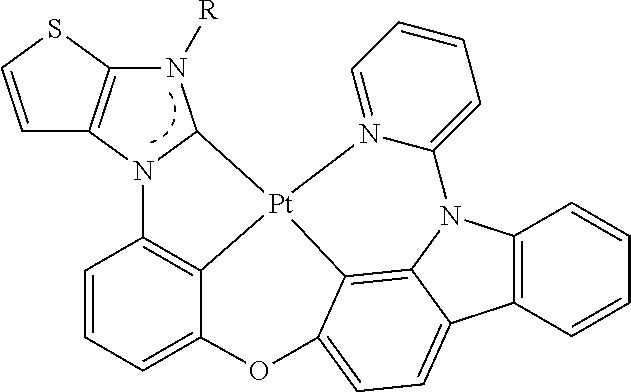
N1([R])C2=C(N3C1[Pt]14C5=C3C=CC=C5OC3=CC=C5C6=C(N(C5=C13)C1=CC=CC=N41)C=CC=C6)C=CS2
